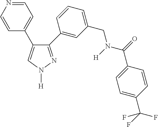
C1(C2=CC(CN(C(=O)C3=CC=C(C(F)(F)F)C=C3)[H])=CC=C2)=NN([H])C=C1C1=CC=NC=C1
